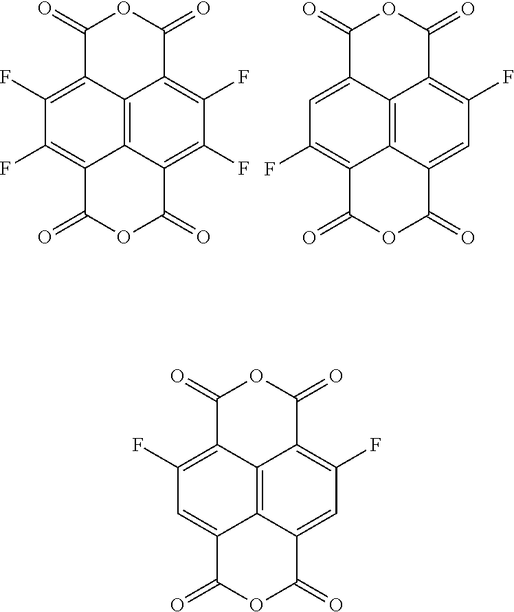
C12=C3C4=C(F)C(F)=C1C(=O)OC(=O)C2=C(F)C(F)=C3C(=O)OC4=O.C12=C3C4=CC(F)=C1C(=O)OC(=O)C2=CC(F)=C3C(=O)OC4=O.C12=C3C4=CC(F)=C1C(=O)OC(=O)C2=C(F)C=C3C(=O)OC4=O
